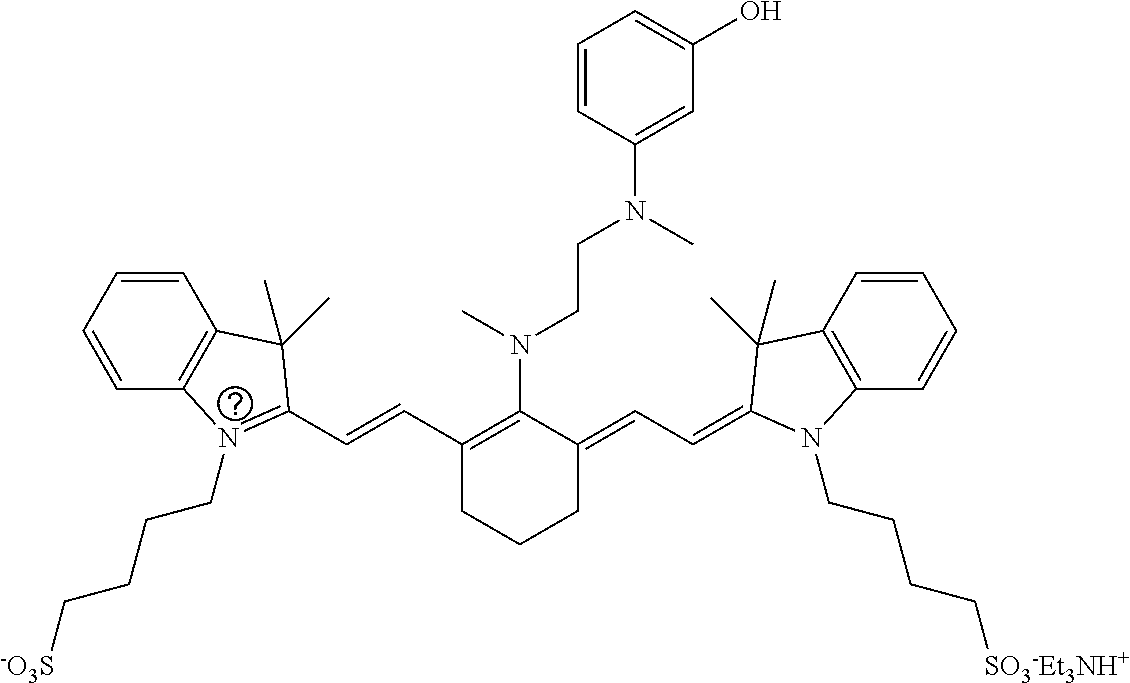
C12=C(C=CC=C1)C(C)(C)C(C=CC1=C(N(CCN(C3=CC(O)=CC=C3)C)C)C(=CC=C3N(CCCC[SO3-Et3NH+])C4=C(C=CC=C4)C3(C)C)CCC1)=N2CCCC[-O3S]
